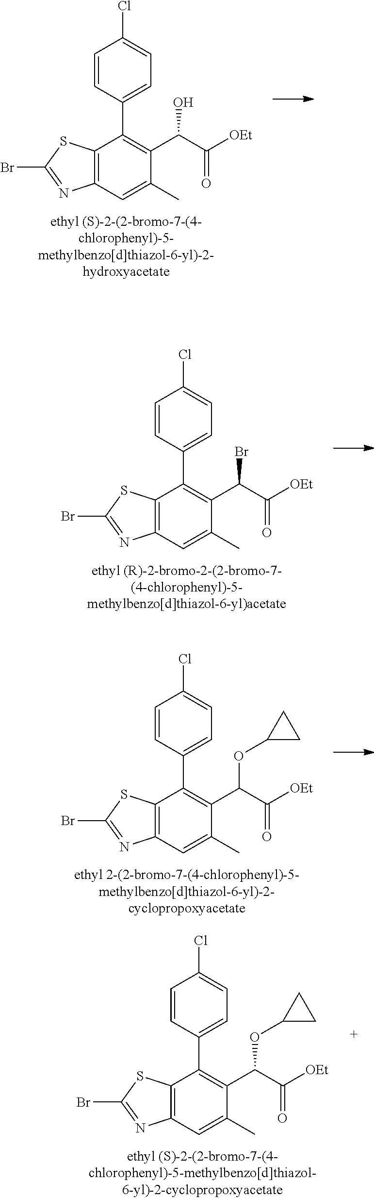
C12=C(C=C(C)C(C(C([OEt])=O)Br)=C1C1=CC=C(Cl)C=C1)N=C(Br)S2.C12=C(C=C(C)C(C(C([OEt])=O)OC3CC3)=C1C1=CC=C(Cl)C=C1)N=C(Br)S2.C12=C(C=C(C)C(C(C([OEt])=O)OC3CC3)=C1C1=CC=C(Cl)C=C1)N=C(Br)S2.C12=C(C=C(C)C(C(C([OEt])=O)O)=C1C1=CC=C(Cl)C=C1)N=C(Br)S2
